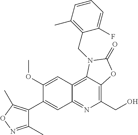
C1(C2=CC3=NC(CO)=C4C(=C3C=C2OC)N(CC2=C(C)C=CC=C2F)C(=O)O4)=C(C)ON=C1C
